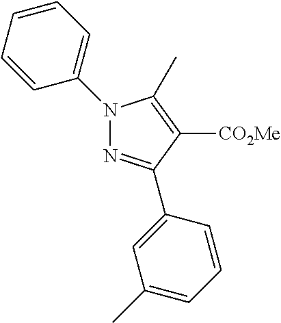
N1(C2=CC=CC=C2)N=C(C2=CC(C)=CC=C2)C([CO2Me])=C1C
